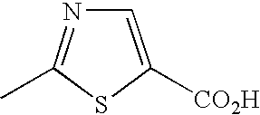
C1=C([CO2H])SC(C)=N1
